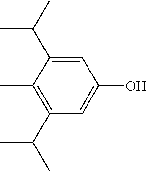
C1(C(C)C)=C(C)C(C(C)C)=CC(O)=C1
